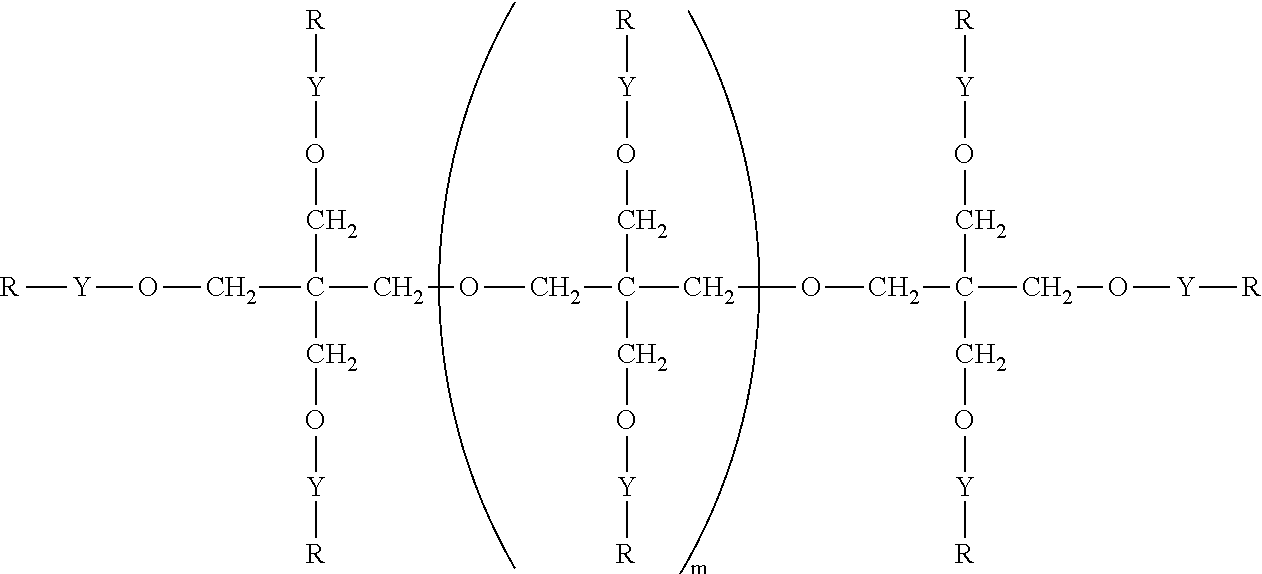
C(C(COCC(CO[Y][R])(CO[Y][R])COCC(CO[Y][R])(CO[Y][R])CO[Y][R])(CO[Y][R])CO[Y][R])O[Y][R]
